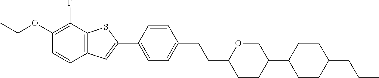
CCOC1=C(F)C2=C(C=C1)C=C(C1=CC=C(CCC3CCC(C4CCC(CCC)CC4)CO3)C=C1)S2
